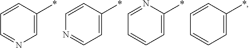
C1=CC(*)=CN=C1.C1=CC(*)=CC=N1.C1=NC(*)=CC=C1.C1=CC(*)=CC=C1
